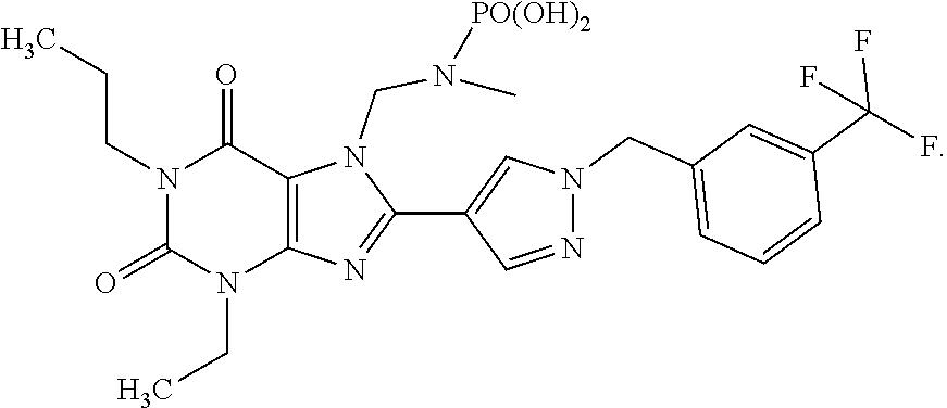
N1(CCC)C(=O)N(CC)C2=C(C1=O)N(CN(C)[PO(OH)2])C(C1=CN(CC3=CC=CC(C(F)(F)F)=C3)N=C1)=N2
